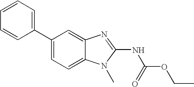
C1=CC=CC(C2=CC=C3C(=C2)N=C(NC(OCC)=O)N3C)=C1
